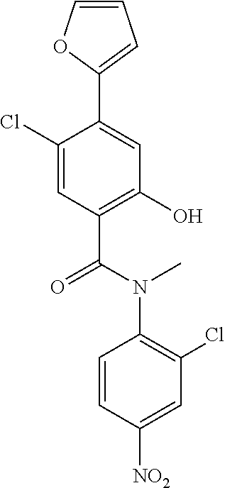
C1(Cl)=C(N(C(C2=C(O)C=C(C3=CC=CO3)C(Cl)=C2)=O)C)C=CC([NO2])=C1
